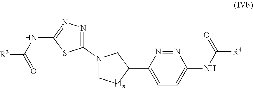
C1(C2=CC=C(NC([R4])=O)N=N2)CN(C2=NN=C(NC([R3])=O)S2)CC1
